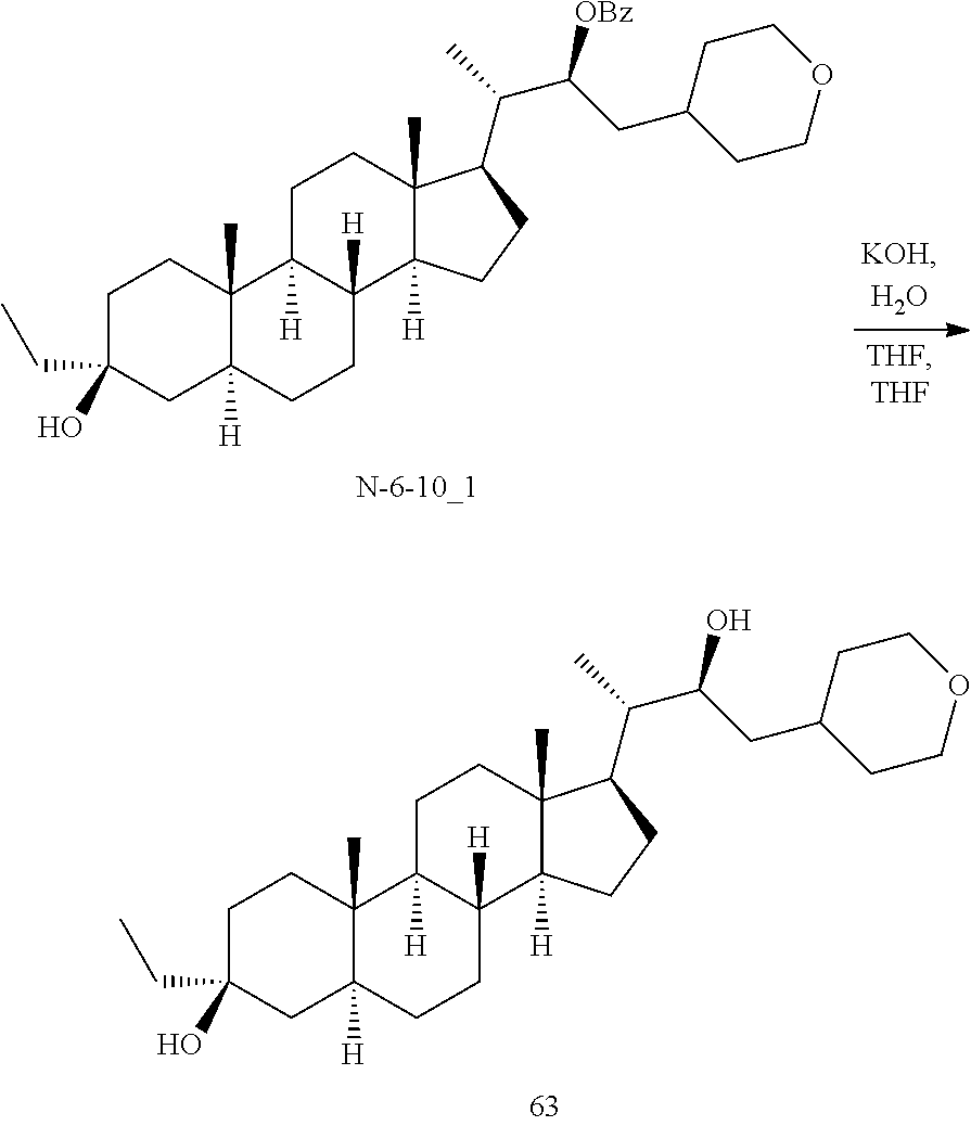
C1C(O)(CC)CC2([H])C(C)(C1)C1([H])C([H])(CC2)C2([H])C(C)(CC1)C(C(C)C(CC1CCOCC1)[OBz])CC2.C1C(O)(CC)CC2([H])C(C)(C1)C1([H])C([H])(CC2)C2([H])C(C)(CC1)C(C(C)C(CC1CCOCC1)O)CC2
